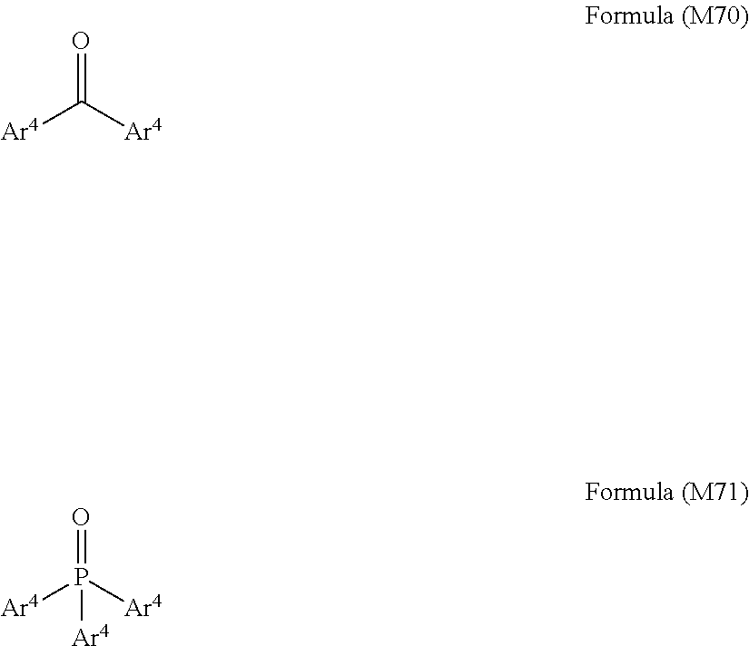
O=C([Ar4])[Ar4].O=P([Ar4])([Ar4])[Ar4]
